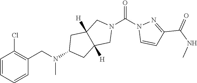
ClC1=C(CN(C2CC3([H])C([H])(C2)CN(C(N2C=CC(C(NC)=O)=N2)=O)C3)C)C=CC=C1
